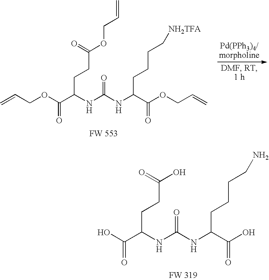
C(C(NC(=O)NC(C(OCC=C)=O)CCCC[NH2TFA])CCC(OCC=C)=O)(OCC=C)=O.C(C(NC(=O)NC(C(O)=O)CCCCN)CCC(O)=O)(O)=O
